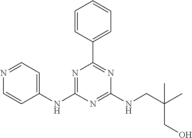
C1(NC2=NC(C3=CC=CC=C3)=NC(NCC(C)(C)CO)=N2)=CC=NC=C1
